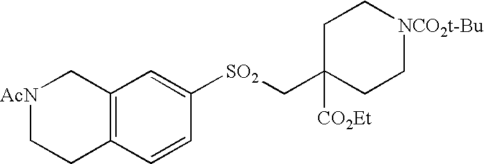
C1(C[SO2]C2=CC3=C(C=C2)CC[AcN]C3)([CO2Et])CC[NCO2t-Bu]CC1
